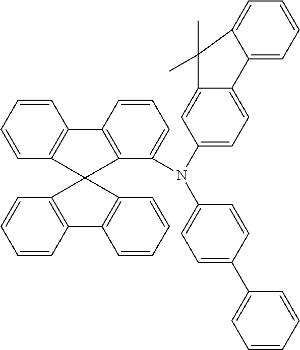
C1=CC=CC2=C1C1=C(C(N(C3=CC=C4C(=C3)C(C)(C)C3=CC=CC=C43)C3=CC=C(C4=CC=CC=C4)C=C3)=CC=C1)C21C2=C(C=CC=C2)C2=C1C=CC=C2
